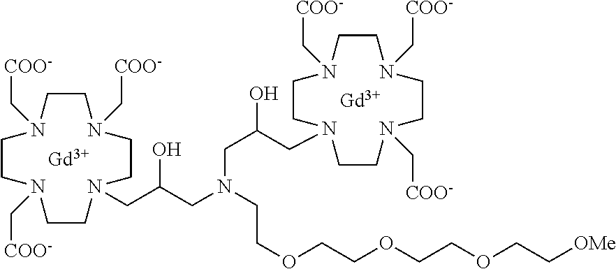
[Gd].[Gd].C1N(C[COO-])CCN(C[COO-])CCN(CC(CN(CCOCCOCCOCC[OMe])CC(O)CN2CCN(C[COO-])CCN(C[COO-])CCN(C[COO-])CC2)O)CCN(C[COO-])C1
